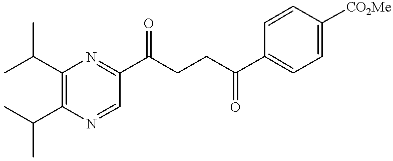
C1(C(C)C)=C(C(C)C)N=CC(C(CCC(C2=CC=C([CO2Me])C=C2)=O)=O)=N1
